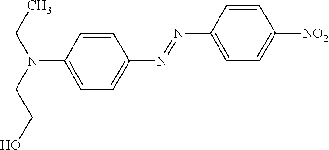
C1=C(N(CC)CCO)C=CC(N=NC2=CC=C([NO2])C=C2)=C1
